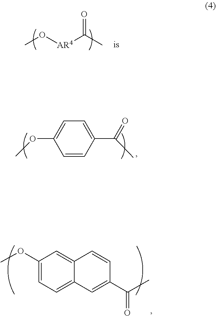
CO[AR4]C(=O)C.C1=CC(C(C)=O)=CC=C1OC.C1(OC)=CC=C2C(=C1)C=CC(C(C)=O)=C2
